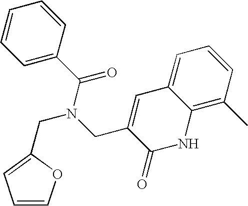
C1=C(C(N(CC2=CC=CO2)CC2=CC3=CC=CC(C)=C3NC2=O)=O)C=CC=C1
